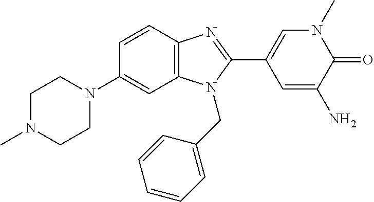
C12=C(C=CC(N3CCN(C)CC3)=C1)N=C(C1=CN(C)C(=O)C(N)=C1)N2CC1=CC=CC=C1
